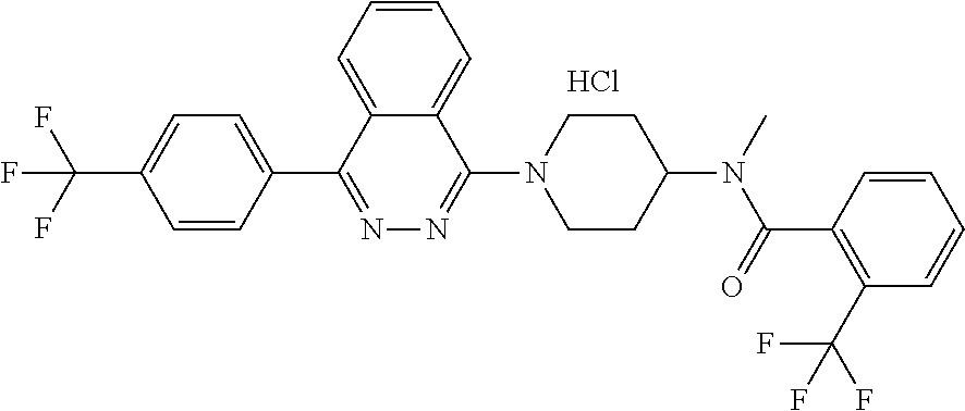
C1=CC(C2=NN=C(N3CCC(N(C)C(C4=C(C(F)(F)F)C=CC=C4)=O)CC3)C3=CC=CC=C23)=CC=C1C(F)(F)F.Cl
